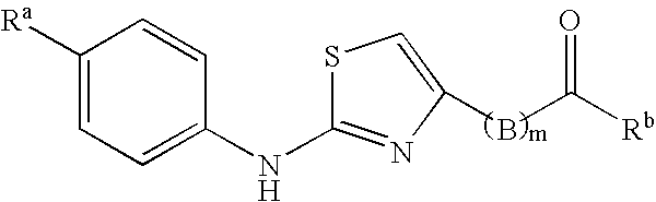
C1([Ra])=CC=C(NC2=NC(BC([Rb])=O)=CS2)C=C1
